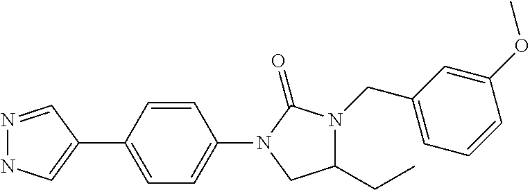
N1=CC(C2=CC=C(N3C(=O)N(CC4=CC=CC(OC)=C4)C(CC)C3)C=C2)=CN1
